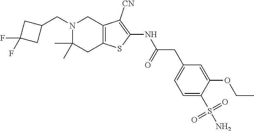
C1(CN2C(C)(C)CC3=C(C2)C([CN])=C(NC(CC2=CC=C(S(=O)(=O)N)C(OCC)=C2)=O)S3)CC(F)(F)C1
